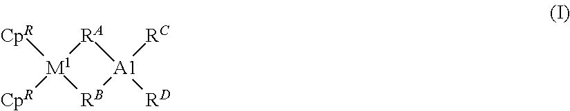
[M1]1([CpR])([CpR])[RB][A1]([RC])([RD])[RA]1
